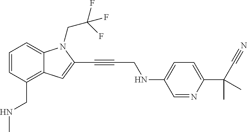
C1=CC(CNC)=C2C(=C1)N(CC(F)(F)F)C(C#CCNC1=CC=C(C(C#N)(C)C)N=C1)=C2
